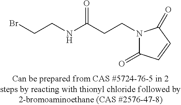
C(C(NCCBr)=O)CN1C(=O)C=CC1=O
